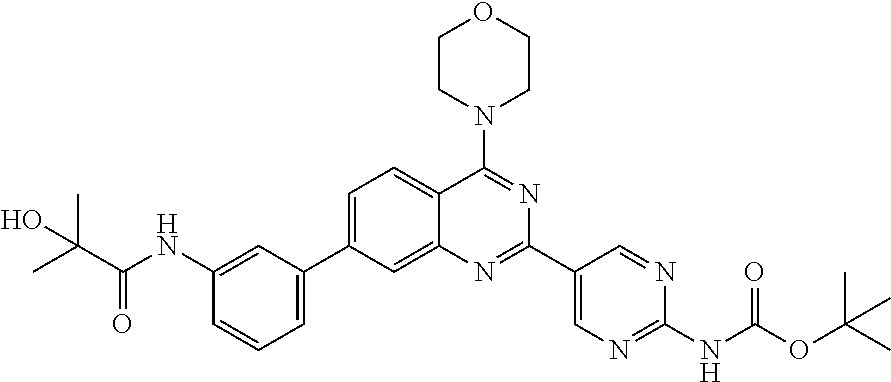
C1=C(C2=CC=CC(NC(C(C)(C)O)=O)=C2)C=C2C(=C1)C(N1CCOCC1)=NC(C1=CN=C(NC(OC(C)(C)C)=O)N=C1)=N2
